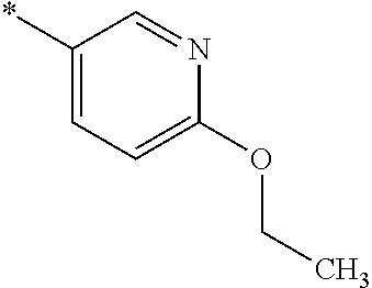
C1(*)=CC=C(OCC)N=C1
